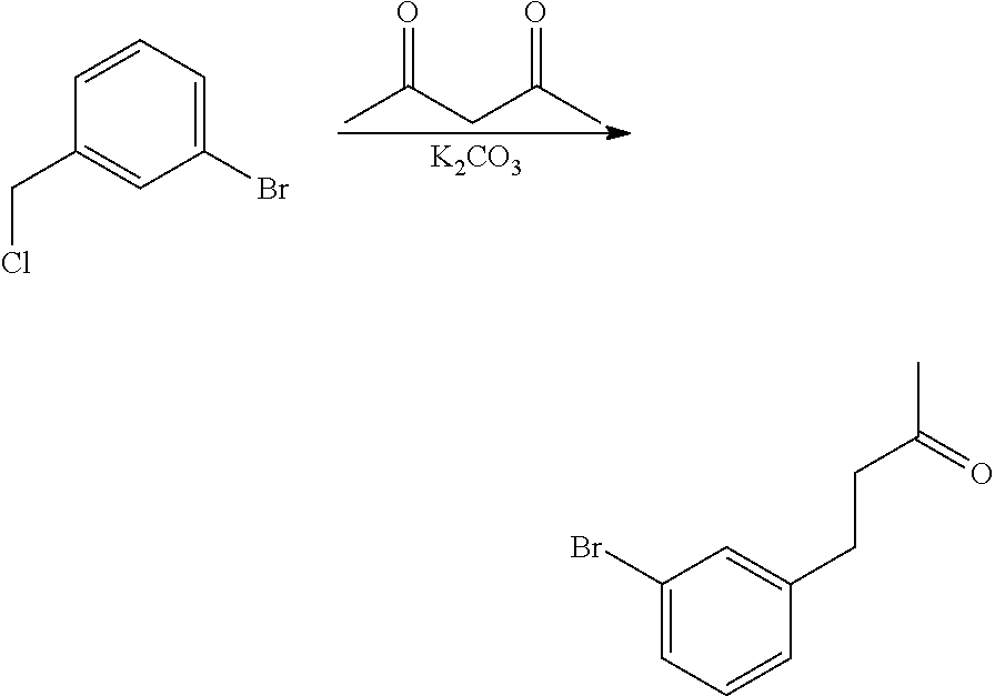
CC(CC(C)=O)=O.[K2CO3].C1(CCl)=CC(Br)=CC=C1.C1(Br)=CC=CC(CCC(=O)C)=C1
